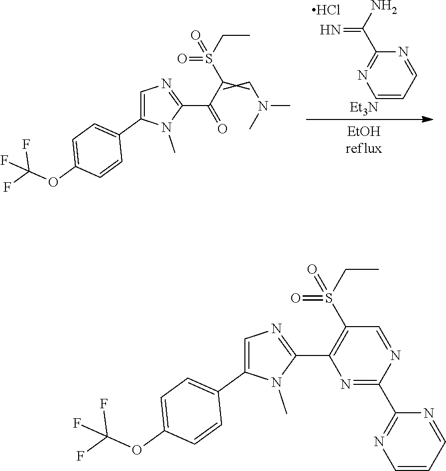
C1=C(C2=CC=C(OC(F)(F)F)C=C2)N(C)C(C(=O)CS(CC)(=O)=O)=N1.N(C)(C)C.C1=CC=NC(C(N)=N)=N1.Cl.[Et3N].C1=C(C2=CC=C(OC(F)(F)F)C=C2)N(C)C(C2=C(S(CC)(=O)=O)C=NC(C3=NC=CC=N3)=N2)=N1
